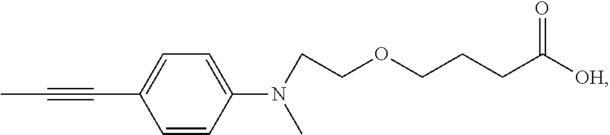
C1=CC(N(C)CCOCCCC([OH])=O)=CC=C1C#CC
